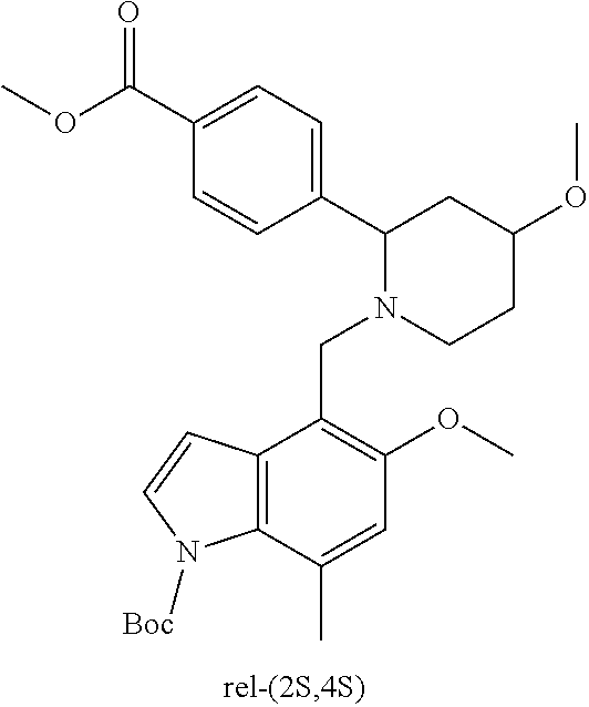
C1(C2N(CC3=C(OC)C=C(C)C4=C3C=CN4[Boc])CCC(OC)C2)=CC=C(C(=O)OC)C=C1
